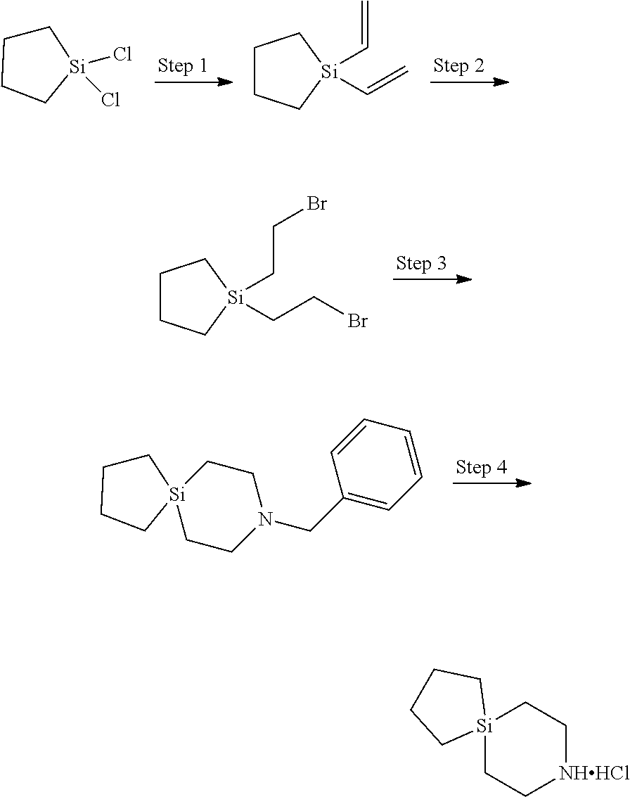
C1CCC[Si]1(Cl)Cl.C1CC[Si](C=C)(C=C)C1.C1CC[Si](CCBr)(CCBr)C1.C1CCC[Si]12CCN(CC1=CC=CC=C1)CC2.[Si]12(CC[NHHCl]CC1)CCCC2
